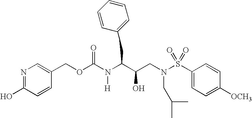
C1=CC(COC(N(C(C(CN(S(C2=CC=C([OCH3])C=C2)(=O)=O)CC(C)C)O)CC2=CC=CC=C2)[H])=O)=CN=C1O
